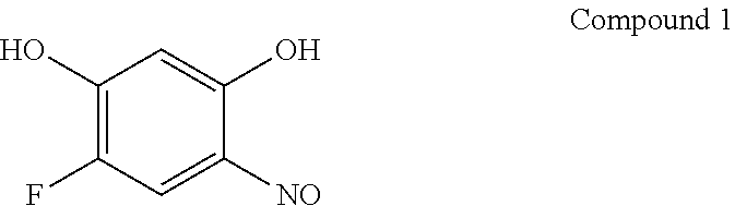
C1(O)=C(F)C=C([NO])C(O)=C1
